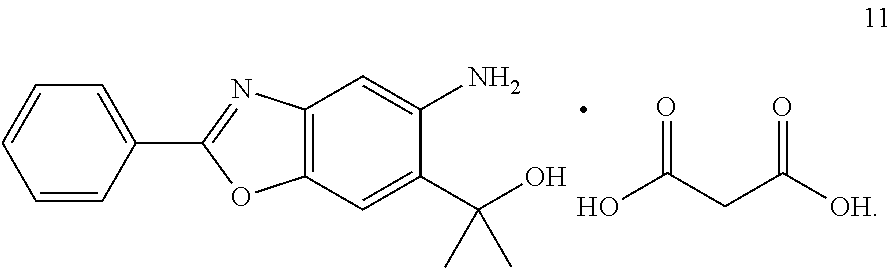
C1=CC(C2=NC3=C(O2)C=C(C(O)(C)C)C(N)=C3)=CC=C1.OC(CC([OH])=O)=O
